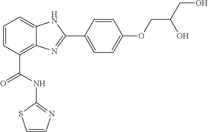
C1=CC(C(=O)NC2=NC=CS2)=C2C(=C1)NC(C1=CC=C(OCC(CO)O)C=C1)=N2
